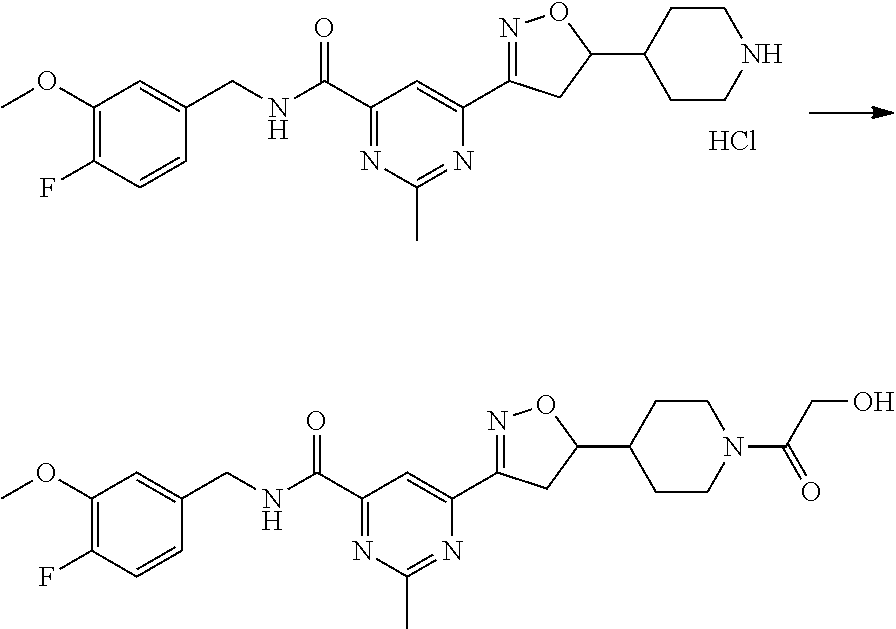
C1(OC)=C(F)C=CC(CNC(C2=NC(C)=NC(C3=NOC(C4CCN(C(CO)=O)CC4)C3)=C2)=O)=C1.C1(OC)=C(F)C=CC(CNC(C2=NC(C)=NC(C3=NOC(C4CCNCC4)C3)=C2)=O)=C1.Cl
